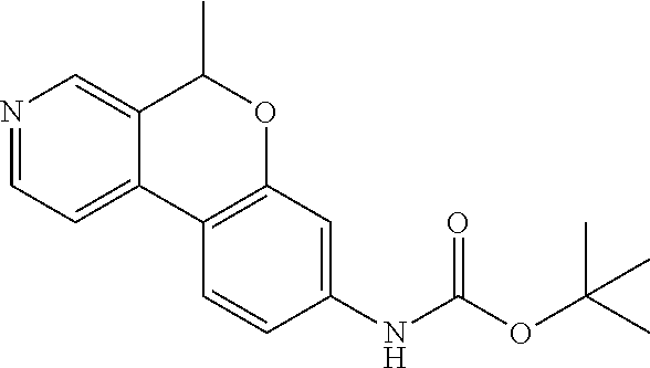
C12=CC=NC=C1C(C)OC1=C2C=CC(NC(OC(C)(C)C)=O)=C1
